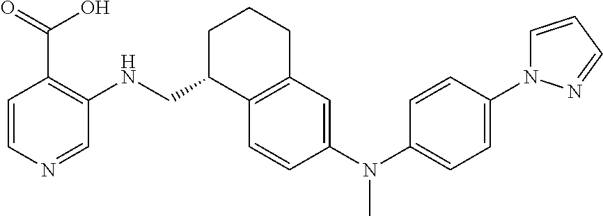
C1=CC(N(C2=CC=C(N3C=CC=N3)C=C2)C)=CC2=C1C(CNC1=C(C(O)=O)C=CN=C1)CCC2
